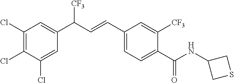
C1(Cl)=C(Cl)C(Cl)=CC(C(C=CC2=CC=C(C(NC3CSC3)=O)C([CF3])=C2)[CF3])=C1
